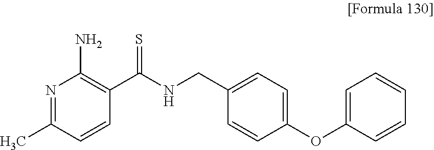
N1=C(C)C=CC(C(NCC2=CC=C(OC3=CC=CC=C3)C=C2)=S)=C1N
